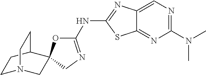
C1N2CC3(C(C1)CC2)OC(NC1=NC2=CN=C(N(C)C)N=C2S1)=NC3
